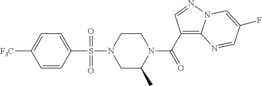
C1=CC(S(N2CC(C)N(C(=O)C3=C4N(N=C3)C=C(F)C=N4)CC2)(=O)=O)=CC=C1[F3C]
